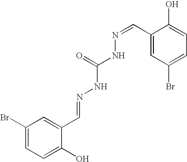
C1(Br)=CC=C(O)C(C=NNC(=O)NN=CC2=CC(Br)=CC=C2O)=C1
